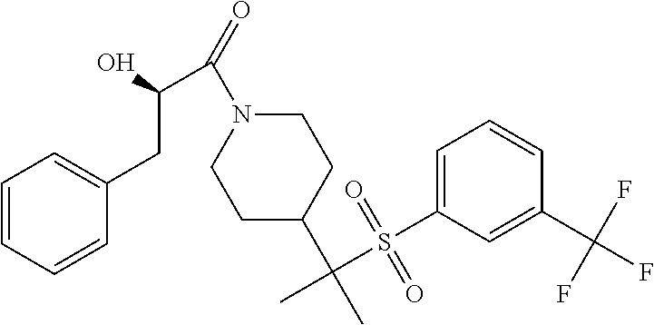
C(N1CCC(C(C)(S(C2=CC=CC(C(F)(F)F)=C2)(=O)=O)C)CC1)(=O)C(CC1=CC=CC=C1)O
